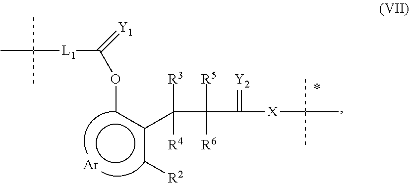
C([L1]C(=[Y1])Occ(C([R3])([R4])C(C(=[Y2])[X]C(C)(C)C)([R5])[R6])c[R2])(C)(C)C.[Ar]
